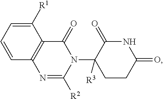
C1=CC2=C(C([R1])=C1)C(=O)N(C1([R3])CCC(=O)NC1=O)C([R2])=N2
